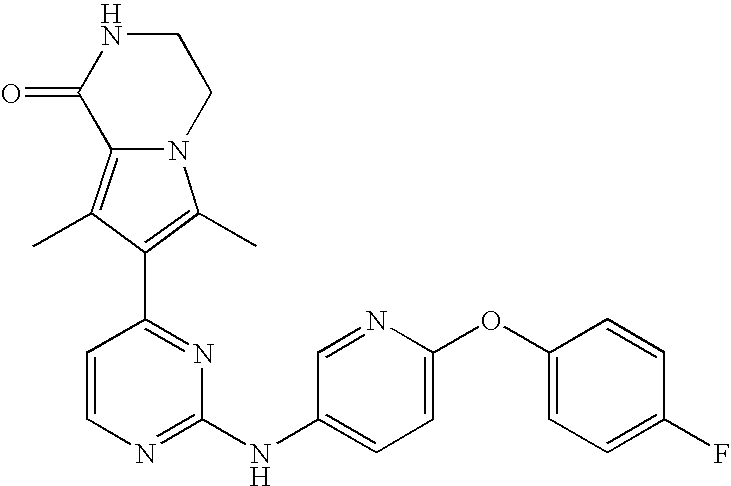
C12=C(C)C(C3=NC(NC4=CC=C(OC5=CC=C(F)C=C5)N=C4)=NC=C3)=C(C)N1CCNC2=O
